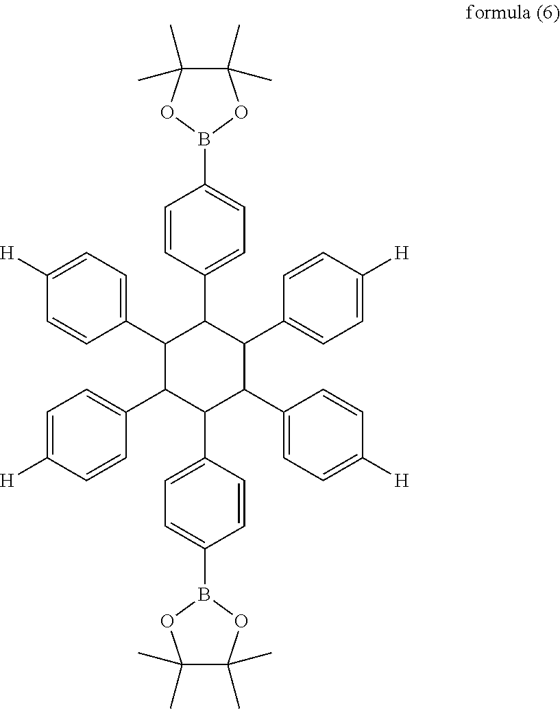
C1(C2=CC=C([H])C=C2)C(C2=CC=C([H])C=C2)C(C2=CC=C(B3OC(C)(C)C(C)(C)O3)C=C2)C(C2=CC=C([H])C=C2)C(C2=CC=C([H])C=C2)C1C1=CC=C(B2OC(C)(C)C(C)(C)O2)C=C1
